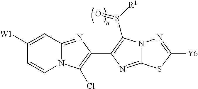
N12C(=NC(C3=C(S([R1])=O)N4C(=N3)SC([Y6])=N4)=C1Cl)C=C([W1])C=C2
